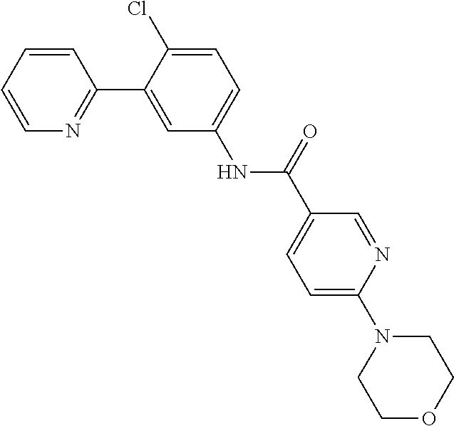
C1=CN=C(C2=CC(NC(C3=CC=C(N4CCOCC4)N=C3)=O)=CC=C2Cl)C=C1
